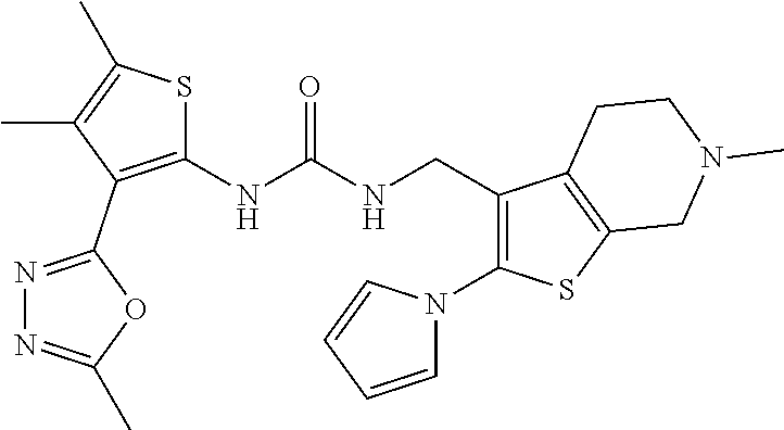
C1(NC(NCC2=C(N3C=CC=C3)SC3=C2CCN(C)C3)=O)=C(C2=NN=C(C)O2)C(C)=C(C)S1
